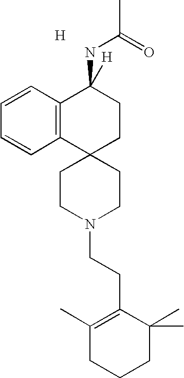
[H].C1CN(CCC2=C(C)CCCC2(C)C)CCC12CCC(NC(=O)C)([H])C1=C2C=CC=C1
